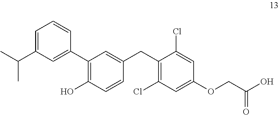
C1=C(C(C)C)C=C(C2=C(O)C=CC(CC3=C(Cl)C=C(OCC(O)=O)C=C3Cl)=C2)C=C1
